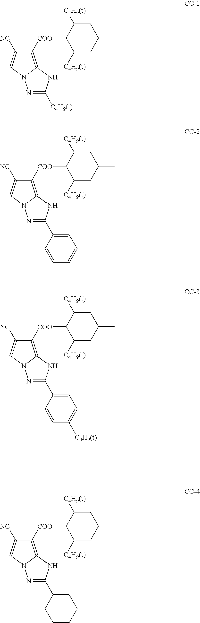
C1([COO]C2C([C4H9(t)])CC(C)CC2[C4H9(t)])=C2N(C=C1[NC])N=C([C4H9(t)])N2.C1([COO]C2C([C4H9(t)])CC(C)CC2[C4H9(t)])=C2N(C=C1[NC])N=C(C1=CC=CC=C1)N2.C1([COO]C2C([C4H9(t)])CC(C)CC2[C4H9(t)])=C2N(C=C1[NC])N=C(C1=CC=C([C4H9(t)])C=C1)N2.C1([COO]C2C([C4H9(t)])CC(C)CC2[C4H9(t)])=C2N(C=C1[NC])N=C(C1CCCCC1)N2
